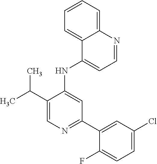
C1(NC2=CC(C3=CC(Cl)=CC=C3F)=NC=C2C(C)C)=CC=NC2=CC=CC=C12
